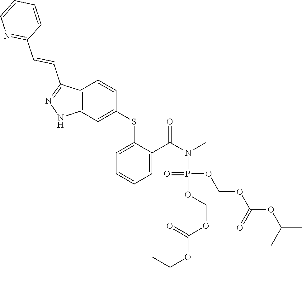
C1(SC2=CC3=C(C=C2)C(C=CC2=NC=CC=C2)=NN3)=CC=CC=C1C(N(C)P(OCOC(OC(C)C)=O)(=O)OCOC(OC(C)C)=O)=O
